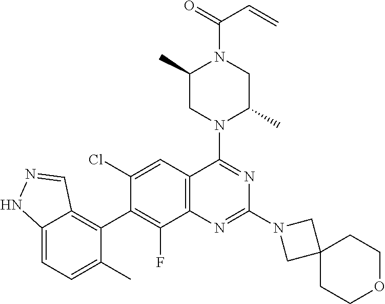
C12=CC=C(C)C(C3=C(F)C4=C(C=C3Cl)C(N3C(C)CN(C(=O)C=C)C(C)C3)=NC(N3CC5(C3)CCOCC5)=N4)=C1C=NN2
